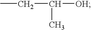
C(CC)(C)[OH]
